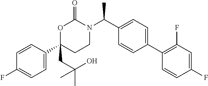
C1(C2(CC(O)(C)C)CCN(C(C3=CC=C(C4=C(F)C=C(F)C=C4)C=C3)C)C(=O)O2)=CC=C(F)C=C1
